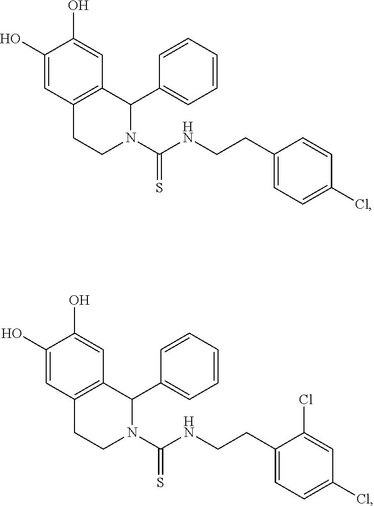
C1(O)=CC2=C(C=C1O)C(C1=CC=CC=C1)N(C(NCCC1=CC=C(Cl)C=C1)=S)CC2.C1(O)=CC2=C(C=C1O)C(C1=CC=CC=C1)N(C(NCCC1=CC=C(Cl)C=C1Cl)=S)CC2
